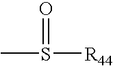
CS([R44])=O
